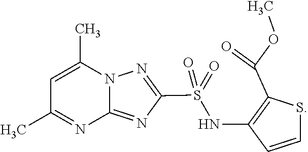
C12=NC(S(NC3=C(C(OC)=O)SC=C3)(=O)=O)=NN1C(C)=CC(C)=N2
